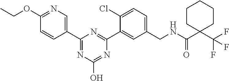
C1(CNC(C2(C(F)(F)F)CCCCC2)=O)=CC=C(Cl)C(C2=NC(C3=CN=C(OCC)C=C3)=NC(O)=N2)=C1
